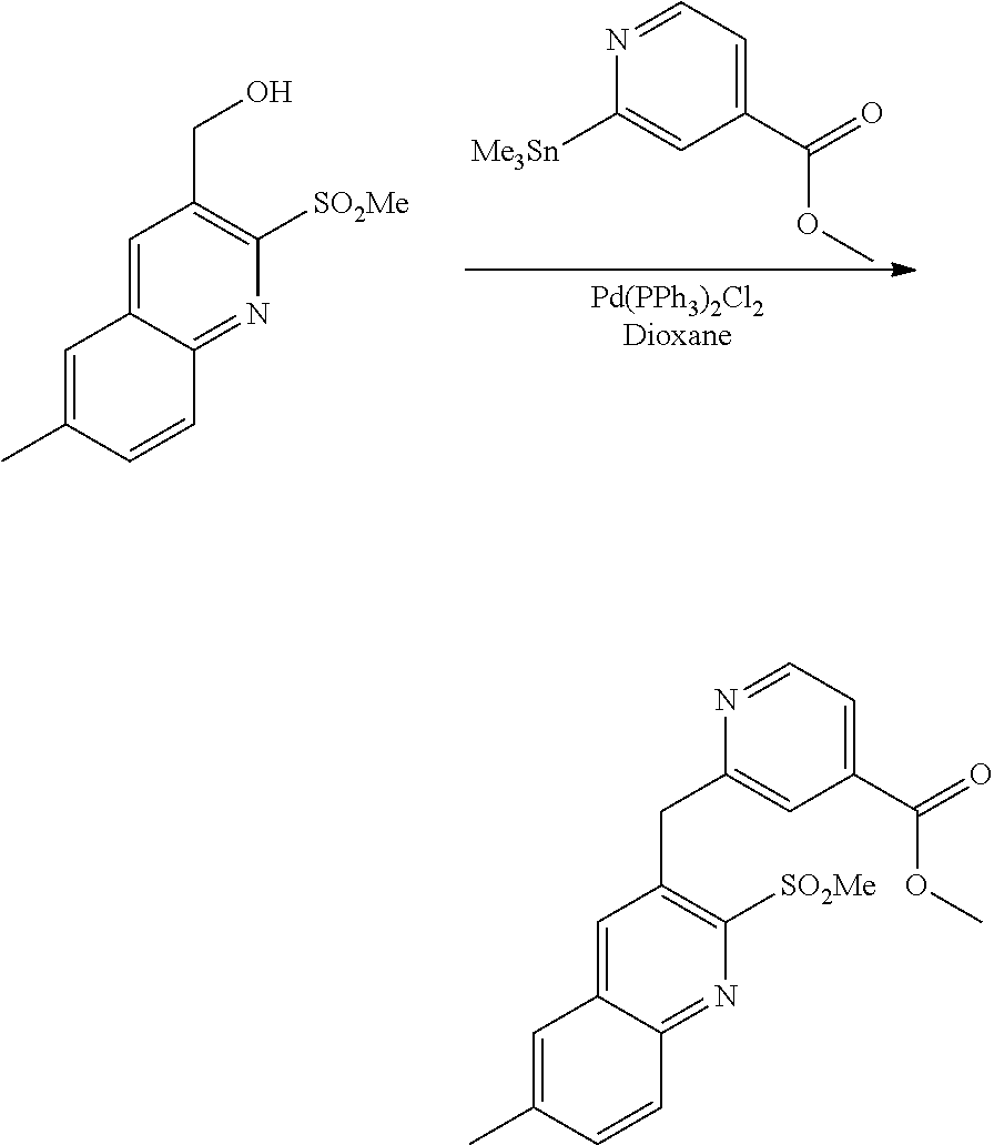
C1=C2C(=NC([SO2Me])=C1CO)C=CC(C)=C2.C1(C(OC)=O)=CC=NC([Me3Sn])=C1.C1=C2C(=NC([SO2Me])=C1CC1=CC(C(OC)=O)=CC=N1)C=CC(C)=C2
